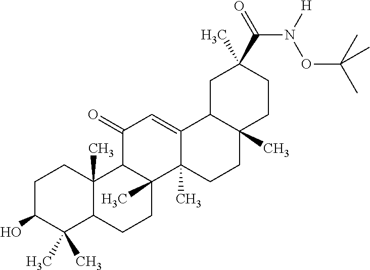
C1C(O)C(C)(C)C2C(C)(C1)C1C(C)(CC2)C2(C)C(=CC1=O)C1C(C)(CC2)CCC(C)(C(=O)N([H])OC(C)(C)C)C1
